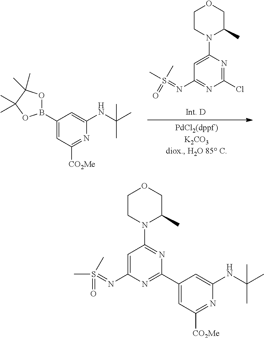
ClC1=NC(N2C(C)COCC2)=CC(N=S(=O)(C)C)=N1.C1(B2OC(C)(C)C(C)(C)O2)=CC([CO2Me])=NC(NC(C)(C)C)=C1.C1(C2=NC(N=S(=O)(C)C)=CC(N3C(C)COCC3)=N2)=CC([CO2Me])=NC(NC(C)(C)C)=C1
